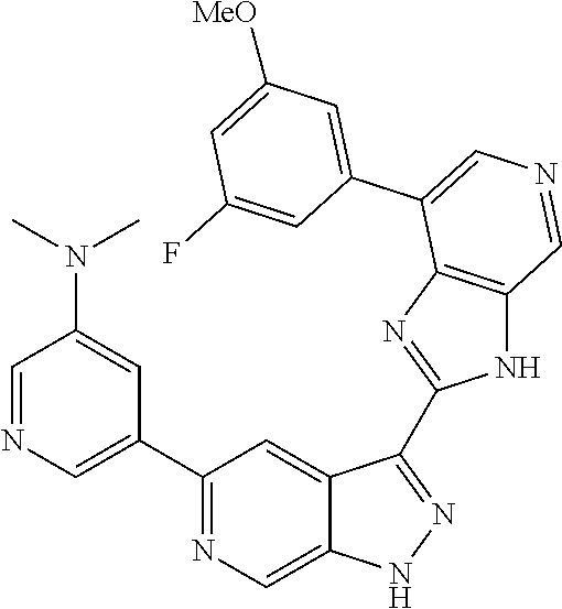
C1(C2=CN=CC(N(C)C)=C2)=NC=C2C(=C1)C(C1=NC3=C(N1)C=NC=C3C1=CC([MeO])=CC(F)=C1)=NN2
